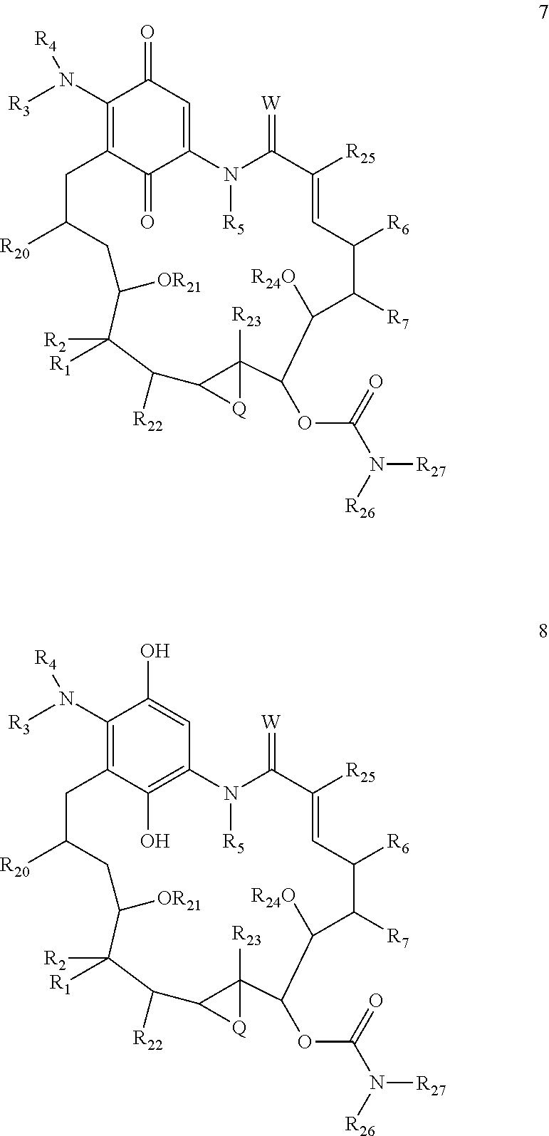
C1(N([R3])[R4])=C2C(=O)C(=CC1=O)N([R5])C(=[W])C([R25])=CC([R6])C([R7])C([R24O])C(OC(N([R26])[R27])=O)C1([R23])C(C([R22])C([R1])([R2])C([OR21])CC([R20])C2)[Q]1.C1(N([R3])[R4])=C2C(O)=C(C=C1O)N([R5])C(=[W])C([R25])=CC([R6])C([R7])C([R24O])C(OC(N([R26])[R27])=O)C1([R23])C(C([R22])C([R1])([R2])C([OR21])CC([R20])C2)[Q]1
